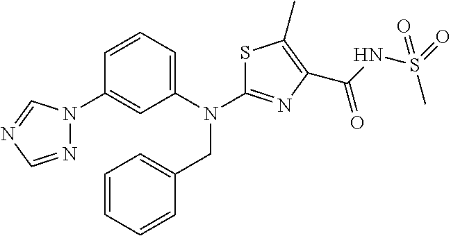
C1=CC=C(N(CC2=CC=CC=C2)C2=NC(C(=O)NS(C)(=O)=O)=C(C)S2)C=C1N1N=CN=C1
